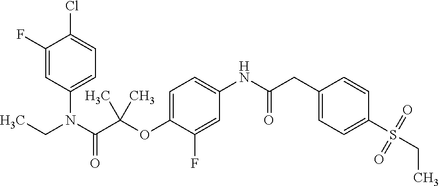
C1(F)=CC(N(C(C(OC2=CC=C(NC(CC3=CC=C(S(CC)(=O)=O)C=C3)=O)C=C2F)(C)C)=O)CC)=CC=C1Cl
